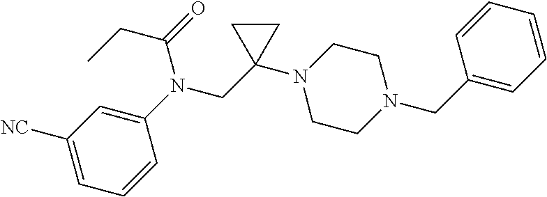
C1=C(N(CC2(N3CCN(CC4=CC=CC=C4)CC3)CC2)C(CC)=O)C=CC=C1[NC]
